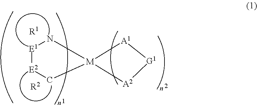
[E1]1[E2]C[M]2(N1)[A1][G1][A2]2.[R1].[R2]
